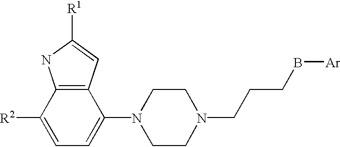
C12=C(C(N3CCN(CCCB[Ar])CC3)=CC=C1[R2])C=C([R1])N2
